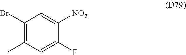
C1(Br)=C(C)C=C(F)C([NO2])=C1
